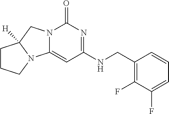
C1(CNC2=NC(=O)N3C(=C2)N2C([H])(C3)CCC2)=C(F)C(F)=CC=C1
